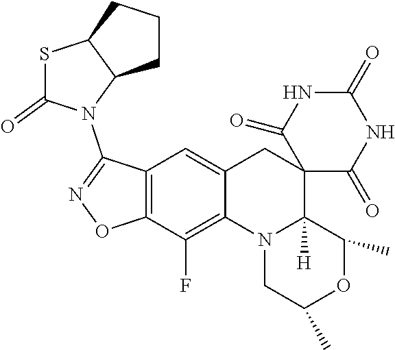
C12=C(C(F)=C3C(=C1)CC1(C4([H])N3CC(C)OC4C)C(=O)NC(=O)NC1=O)ON=C2N1C2C(SC1=O)CCC2
